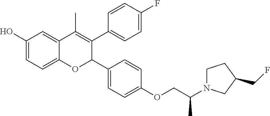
C1(O)=CC=C2C(=C1)C(C)=C(C1=CC=C(F)C=C1)C(C1=CC=C(OCC(N3CCC(CF)C3)C)C=C1)O2
